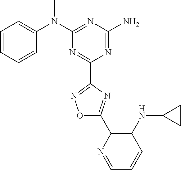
C1=CC=CC(N(C2=NC(N)=NC(C3=NOC(C4=C(NC5CC5)C=CC=N4)=N3)=N2)C)=C1
